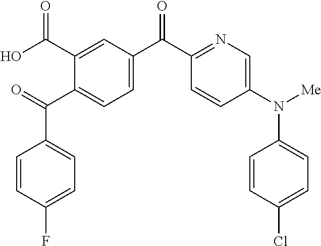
C1(C(C2=CC=C(C(C3=NC=C(N([Me])C4=CC=C(Cl)C=C4)C=C3)=O)C=C2C(O)=O)=O)=CC=C(F)C=C1
